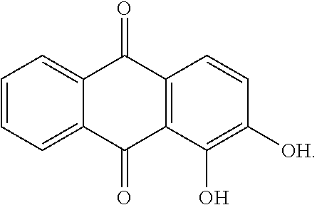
C1=CC=C2C(=C1)C(=O)C1=C(C2=O)C(O)=C([OH])C=C1
